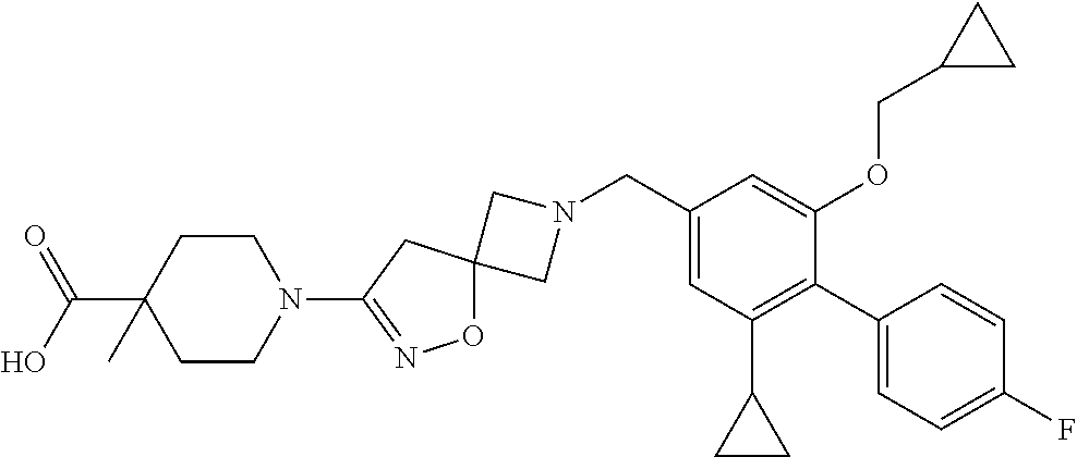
C1N(CC2=CC(C3CC3)=C(C3=CC=C(F)C=C3)C(OCC3CC3)=C2)CC12ON=C(N1CCC(C(=O)O)(C)CC1)C2
